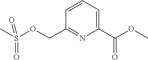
C1(C(OC)=O)=CC=CC(COS(C)(=O)=O)=N1
